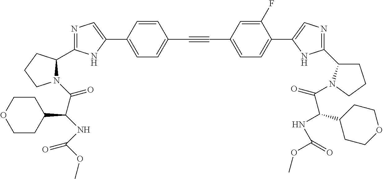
N1=C(C2N(C(=O)C(NC(OC)=O)C3CCOCC3)CCC2)NC(C2=CC=C(C#CC3=CC=C(C4=CN=C(C5CCCN5C(=O)C(C5CCOCC5)NC(OC)=O)N4)C(F)=C3)C=C2)=C1
